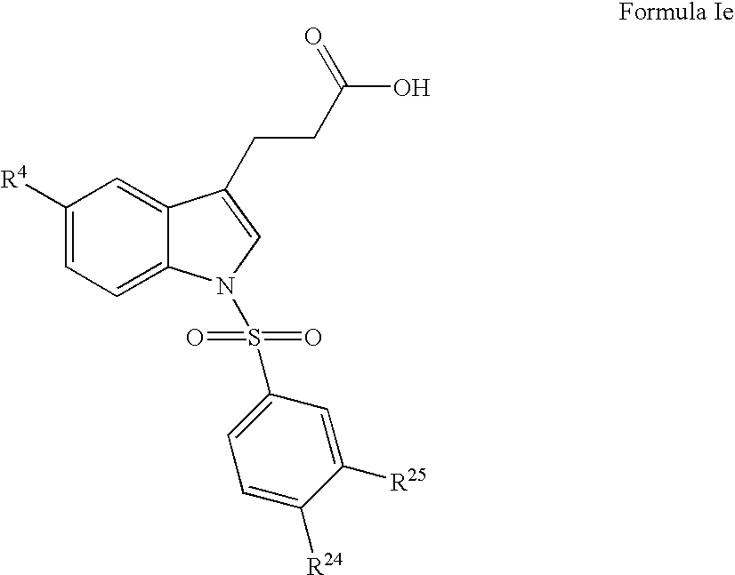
C1=C2C(=CC=C1[R4])N(S(=O)(=O)C1=CC=C([R24])C([R25])=C1)C=C2CCC(O)=O
